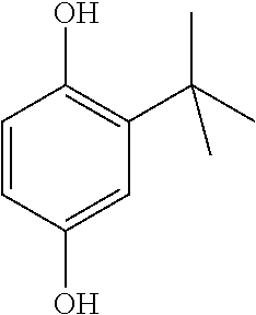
C1=CC(O)=CC(C(C)(C)C)=C1O
